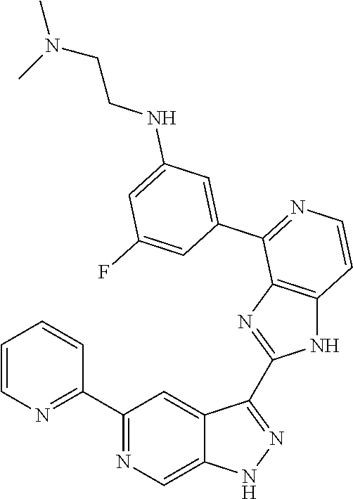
C1(C2=NC=CC=C2)=NC=C2C(=C1)C(C1=NC3=C(N1)C=CN=C3C1=CC(NCCN(C)C)=CC(F)=C1)=NN2
